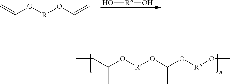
O[R]O.C=CO[R]OC=C.C(C(O[R]OC(O[R]OC)C)C)C
